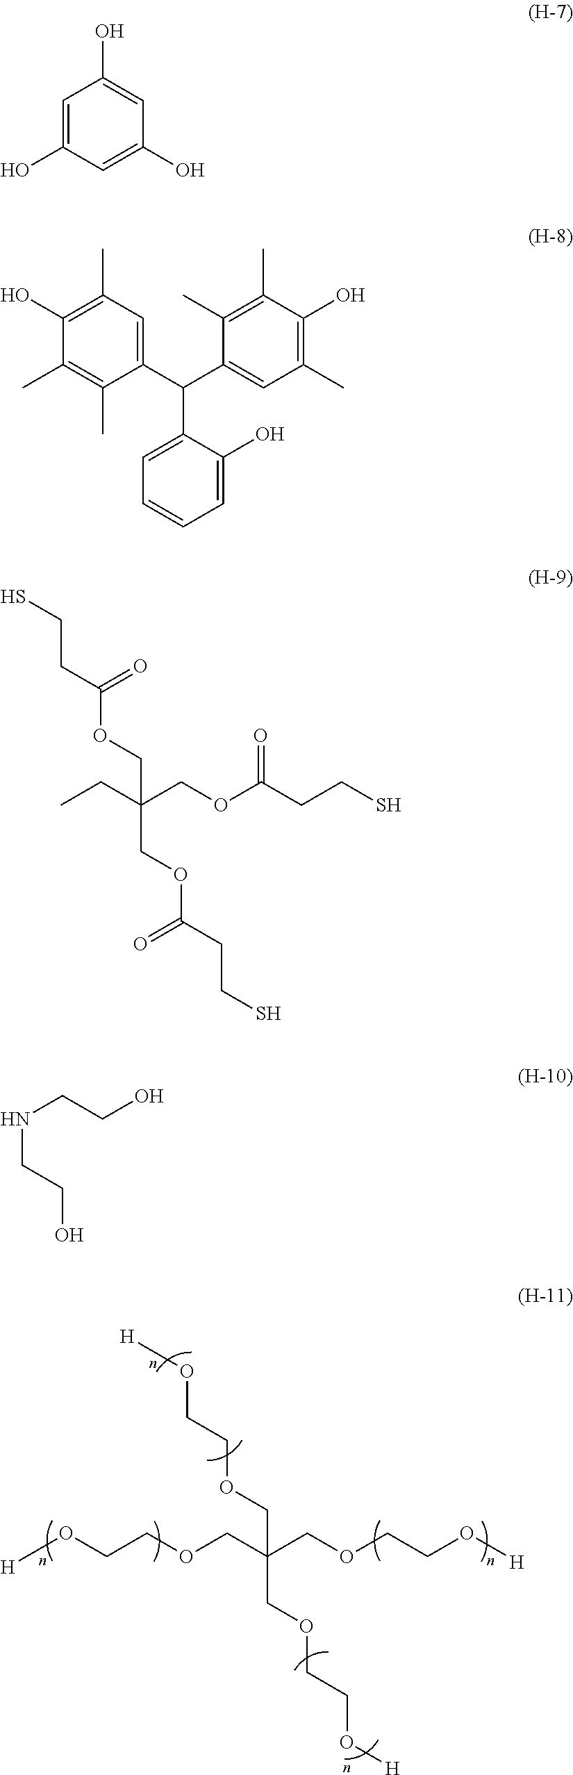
[H]OCCOCC(COCCO[H])(COCCO[H])COCCO[H].C1=C(O)C=C(O)C=C1O.C1(C(C2=CC(C)=C(O)C(C)=C2C)C2=CC=CC=C2O)=CC(C)=C(O)C(C)=C1C.SCCC(OCC(COC(CCS)=O)(COC(CCS)=O)CC)=O.N(CCO)CCO
